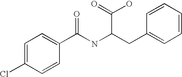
C1=C(Cl)C=CC(C(NC(CC2=CC=CC=C2)C(=O)O)=O)=C1
